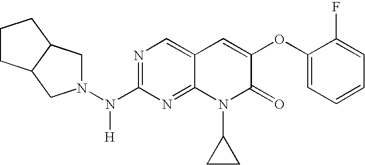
N1=C(N(N2CC3C(C2)CCC3)[H])N=C2C(=C1)C=C(OC1=CC=CC=C1F)C(=O)N2C1CC1
